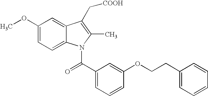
C1(OC)=CC=C2C(=C1)C(C[COOH])=C(C)N2C(C1=CC=CC(OCCC2=CC=CC=C2)=C1)=O
